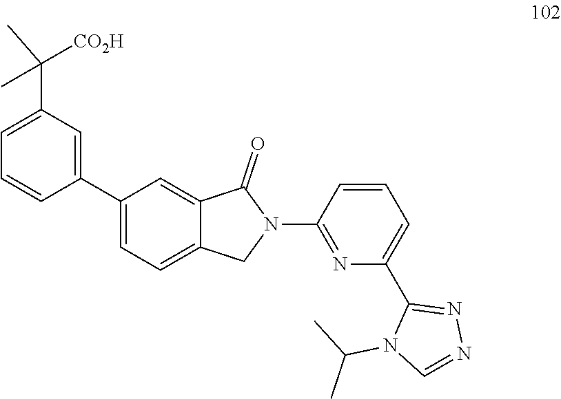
C1(C2=CC(C(C)(C)[CO2H])=CC=C2)=CC=C2C(=C1)C(=O)N(C1=NC(C3=NN=CN3C(C)C)=CC=C1)C2
